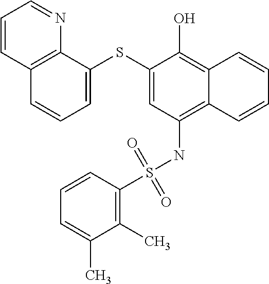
C1=C(SC2=CC=CC3=C2N=CC=C3)C(O)=C2C(=C1NS(C1=C(C)C(C)=CC=C1)(=O)=O)C=CC=C2
